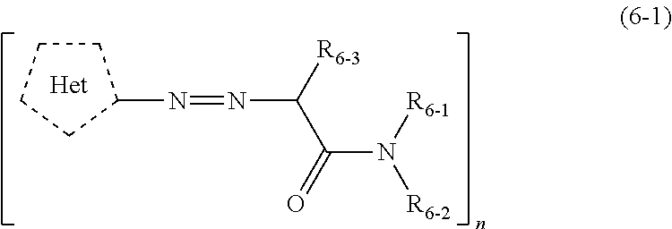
C1CCCC1N=NC(C(=O)N([R6-2])[R6-1])[R6-3]
